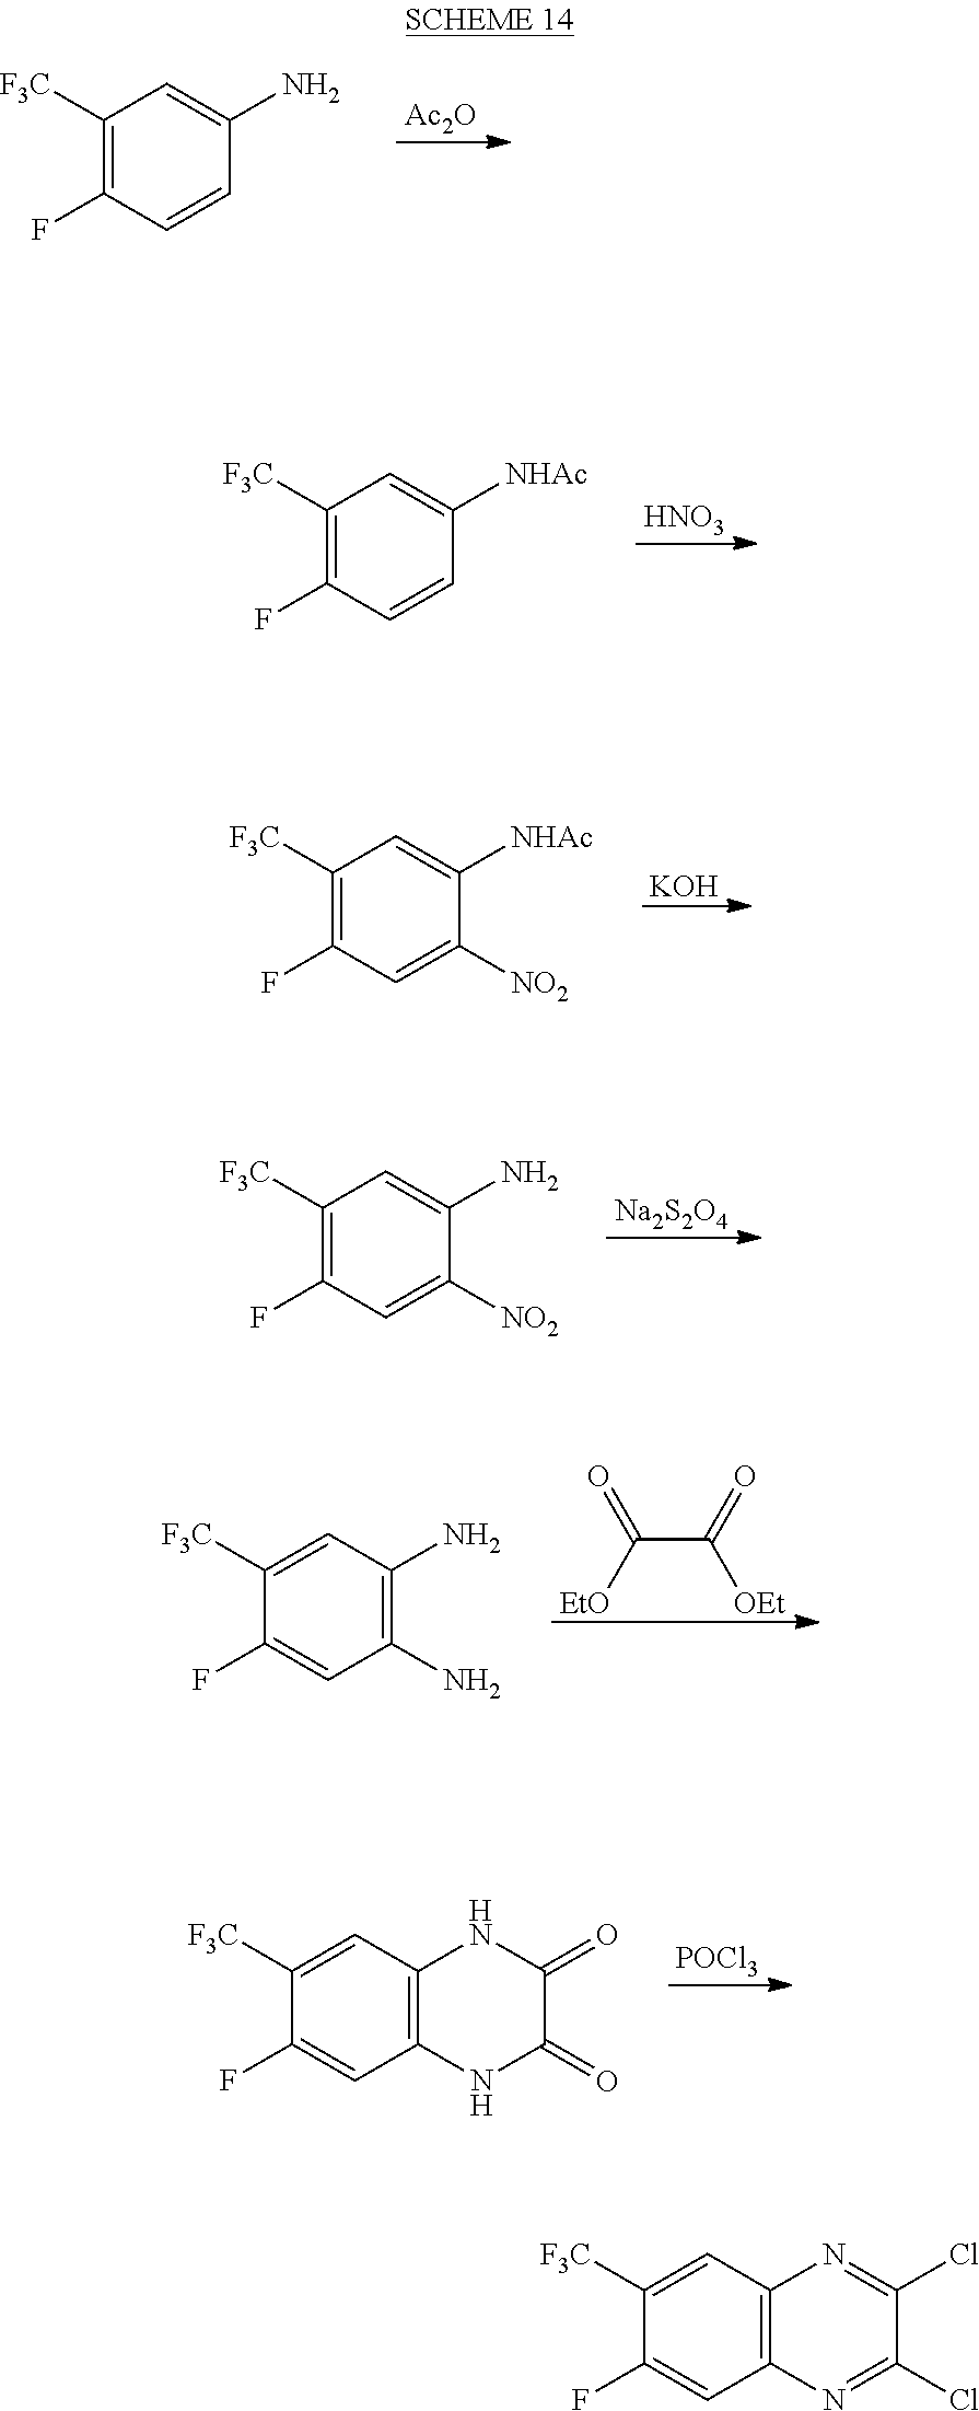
[POCl3].C12=C(C=C([F3C])C(F)=C1)NC(=O)C(=O)N2.[Ac2O].C1([F3C])=C(F)C=CC(N)=C1.[HNO3].C1([F3C])=C(F)C=CC([NHAc])=C1.[KOH].C1([F3C])=C(F)C=C([NO2])C([NHAc])=C1.[Na2S2O4].C1([F3C])=C(F)C=C([NO2])C(N)=C1.C(C(=O)[OEt])([EtO])=O.C1([F3C])=CC(N)=C(N)C=C1F.C12=C(C=C([F3C])C(F)=C1)N=C(Cl)C(Cl)=N2
